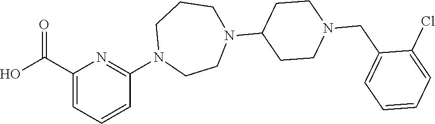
OC(C1=CC=CC(N2CCN(C3CCN(CC4=CC=CC=C4Cl)CC3)CCC2)=N1)=O
